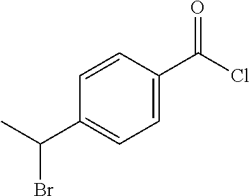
C1=CC(C(=O)Cl)=CC=C1C(Br)C
